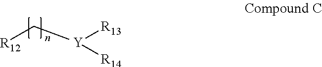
[R12]C[Y]([R13])[R14]
